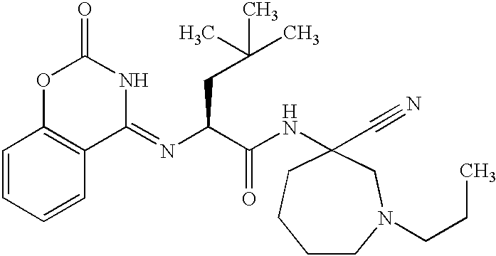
C12=C(OC(=O)NC1=NC(C(NC1(C#N)CN(CCC)CCCC1)=O)CC(C)(C)C)C=CC=C2
